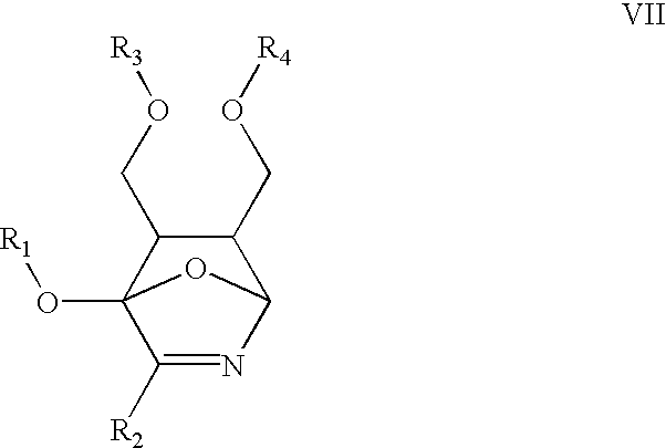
C(C1C(CO[R4])C2N=C([R2])C1(O[R1])O2)O[R3]
